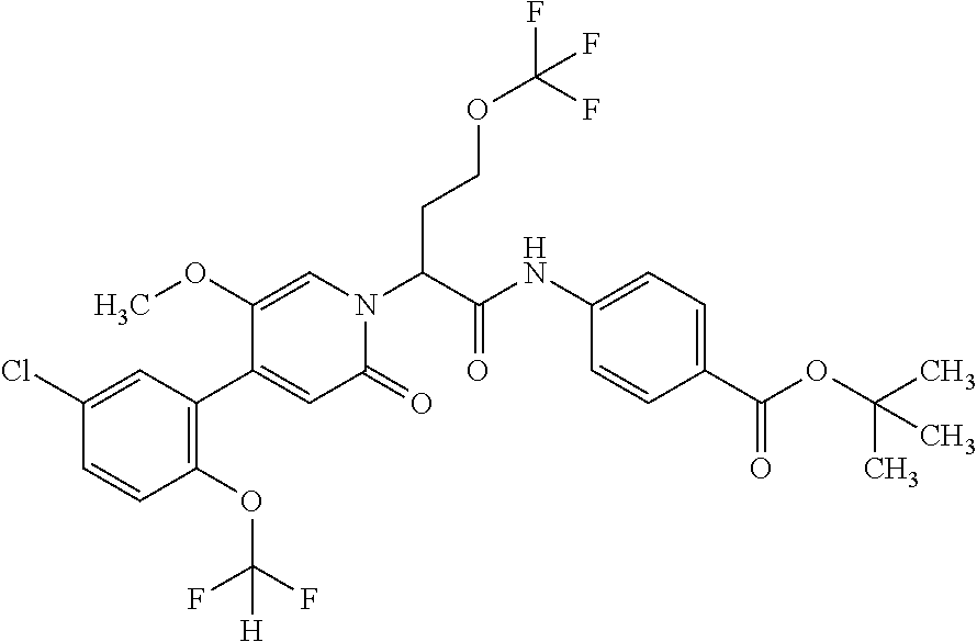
C1=C(Cl)C=CC(OC(F)(F)[H])=C1C1=CC(=O)N(C(C(NC2=CC=C(C(OC(C)(C)C)=O)C=C2)=O)CCOC(F)(F)F)C=C1OC
